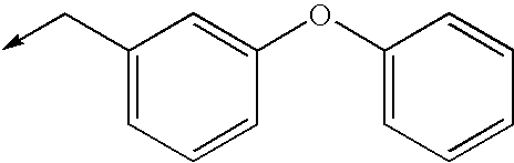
C1(C->C)=CC=CC(OC2=CC=CC=C2)=C1
